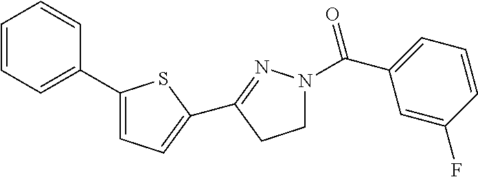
C1=C(C2=CC=CC=C2)SC(C2=NN(C(C3=CC=CC(F)=C3)=O)CC2)=C1
